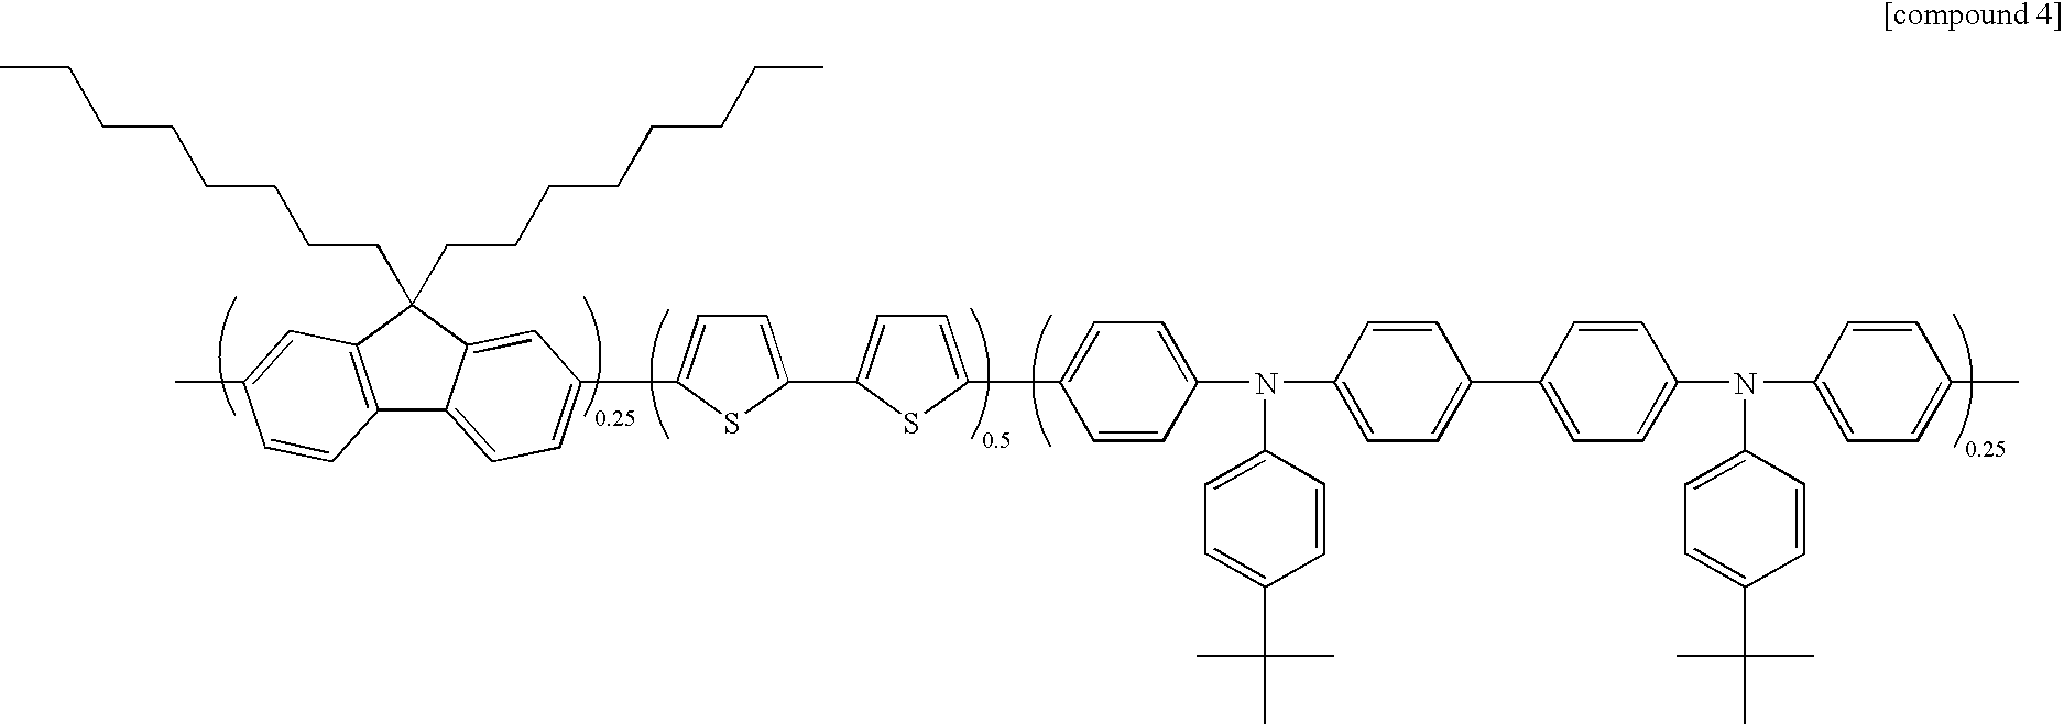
C12=C(C(CCCCCCCC)(CCCCCCCC)C3=CC(C4=CC=C(C5=CC=C(C6=CC=C(N(C7=CC=C(C8=CC=C(N(C9=CC=C(C)C=C9)C9=CC=C(C(C)(C)C)C=C9)C=C8)C=C7)C7=CC=C(C(C)(C)C)C=C7)C=C6)S5)S4)=CC=C13)C=C(C)C=C2
